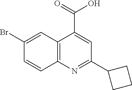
C12=C(N=C(C3CCC3)C=C1C(=O)O)C=CC(Br)=C2
